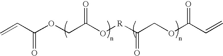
C=CC(OCC(O[R]C(COC(C=C)=O)=O)=O)=O
